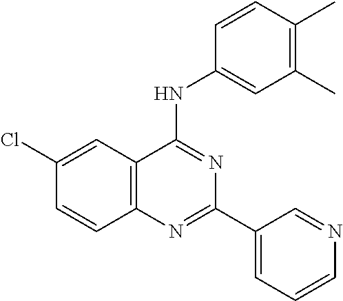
C12=C(C=C(Cl)C=C1)C(NC1=CC(C)=C(C)C=C1)=NC(C1=CC=CN=C1)=N2
